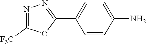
C1(C2=NN=C([F3C])O2)=CC=C(N)C=C1
